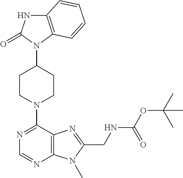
C12=C(N(C3CCN(C4=NC=NC5=C4N=C(CNC(OC(C)(C)C)=O)N5C)CC3)C(=O)N1)C=CC=C2
